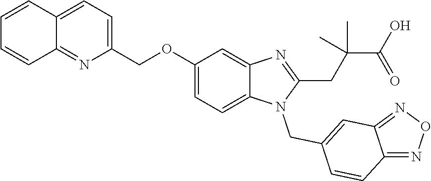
C1=CC=CC2=NC(COC3=CC=C4C(=C3)N=C(CC(C(O)=O)(C)C)N4CC3=CC4=NON=C4C=C3)=CC=C12
